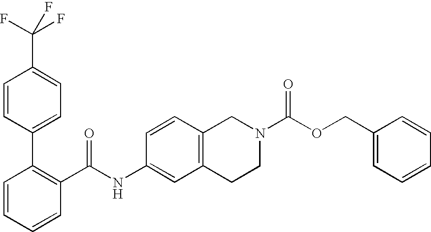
C1=CC=CC(C(NC2=CC3=C(C=C2)CN(C(OCC2=CC=CC=C2)=O)CC3)=O)=C1C1=CC=C(C(F)(F)F)C=C1
